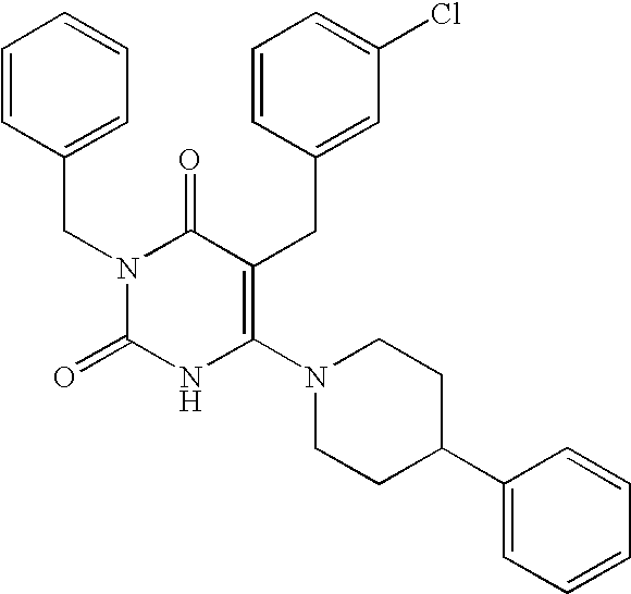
N1(CC2=CC=CC=C2)C(=O)NC(N2CCC(C3=CC=CC=C3)CC2)=C(CC2=CC(Cl)=CC=C2)C1=O
